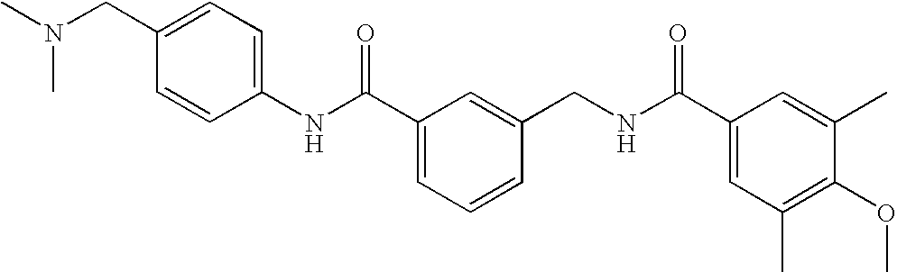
C1(NC(C2=CC=CC(CNC(C3=CC(C)=C(OC)C(C)=C3)=O)=C2)=O)=CC=C(CN(C)C)C=C1
